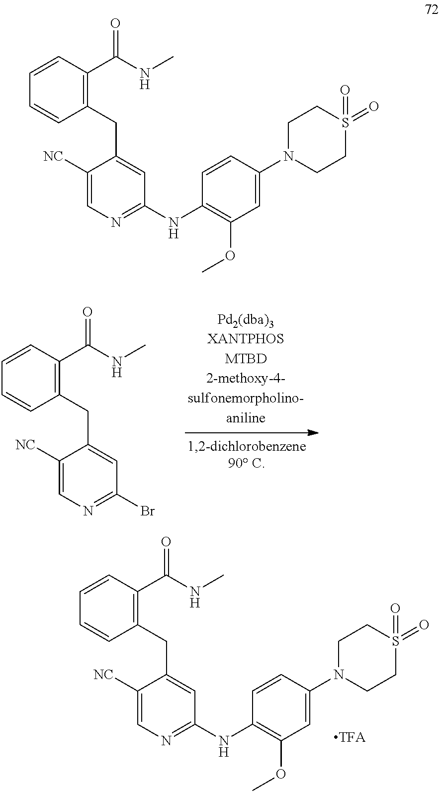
C(C1=CC(Br)=NC=C1[NC])C1=C(C(NC)=O)C=CC=C1.C(C1=CC(NC2=C(OC)C=C(N3CCS(=O)(=O)CC3)C=C2)=NC=C1[NC])C1=C(C(NC)=O)C=CC=C1.C(C1=CC(NC2=C(OC)C=C(N3CCS(=O)(=O)CC3)C=C2)=NC=C1[NC])C1=C(C(NC)=O)C=CC=C1
